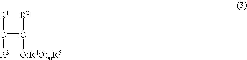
[R1]C(=C([R2])[O(R4O)mR5])[R3]
